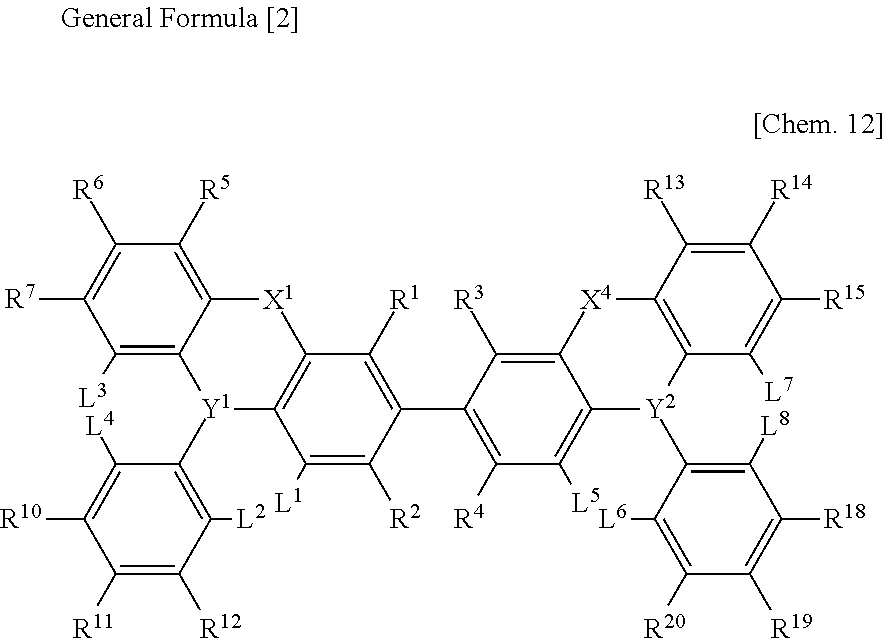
C1([R6])=C([R7])C([L3])=C2C(=C1[R5])[X1]C1=C([Y1]2C2=C([L2])C([R12])=C([R11])C([R10])=C2[L4])C([L1])=C([R2])C(C2=C([R4])C([L5])=C3[Y2](C4=C([L8])C([R18])=C([R19])C([R20])=C4[L6])C4=C(C([R13])=C([R14])C([R15])=C4[L7])[X4]C3=C2[R3])=C1[R1]
